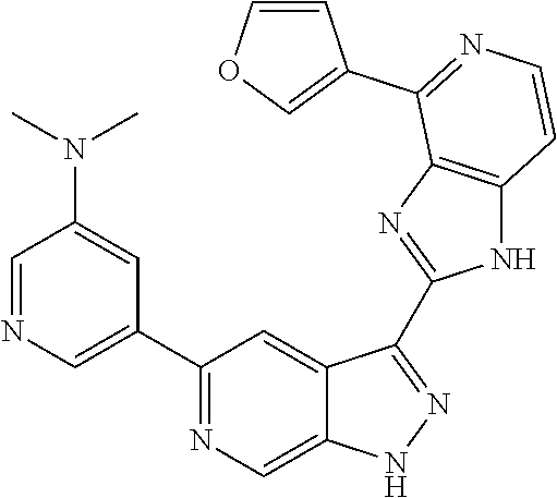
C1=NC=C(C2=NC=C3C(=C2)C(C2=NC4=C(N2)C=CN=C4C2=COC=C2)=NN3)C=C1N(C)C
